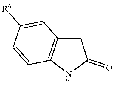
C1([R6])=CC2=C(C=C1)[N*]C(=O)C2
